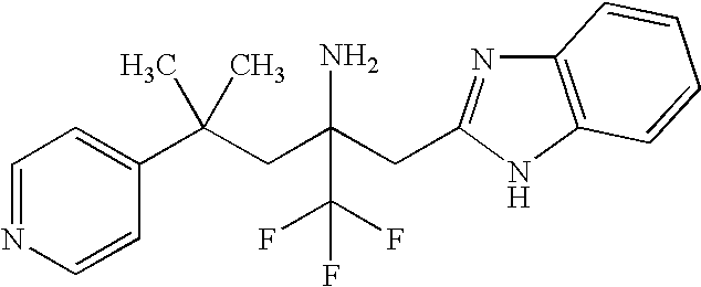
C1=NC=CC(C(CC(CC2=NC3=C(N2)C=CC=C3)(N)C(F)(F)F)(C)C)=C1
